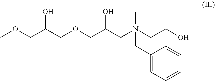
O(CC(COCC(C[N+](CCO)(C)CC1=CC=CC=C1)O)O)C
